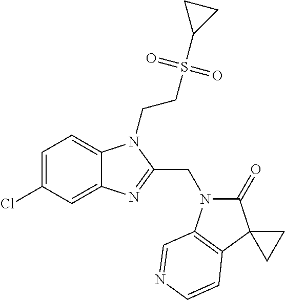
C1=C(Cl)C=C2C(=C1)N(CCS(C1CC1)(=O)=O)C(CN1C(=O)C3(C4=C1C=NC=C4)CC3)=N2
